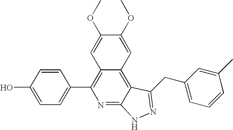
C1=C(O)C=CC(C2=C3C(=C4C(=N2)NN=C4CC2=CC=CC(C)=C2)C=C(OC)C(OC)=C3)=C1
